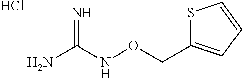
C(ONC(N)=N)C1=CC=CS1.Cl
